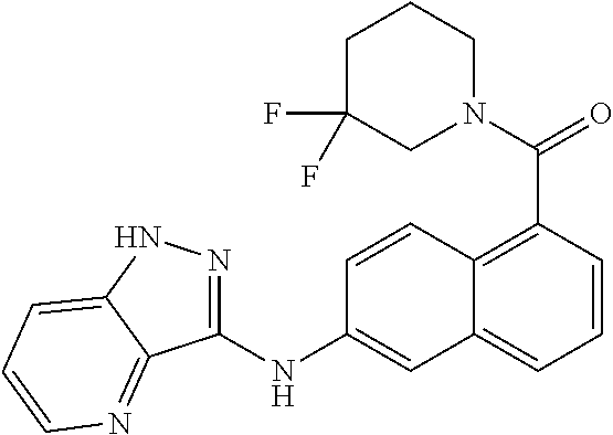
N1(C(=O)C2=C3C(=CC=C2)C=C(NC2=NNC4=CC=CN=C24)C=C3)CCCC(F)(F)C1
